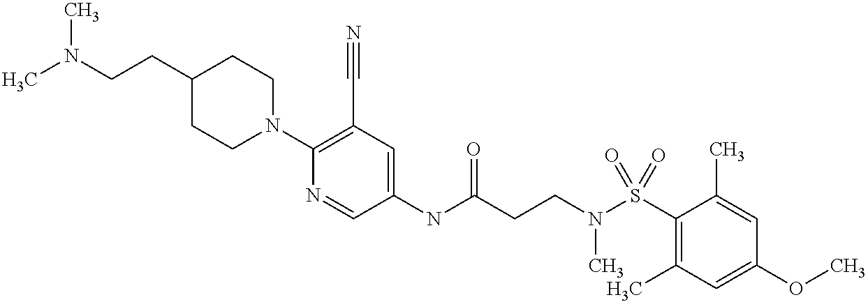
C1(NC(CCN(S(C2=C(C)C=C(OC)C=C2C)(=O)=O)C)=O)=CC(C#N)=C(N2CCC(CCN(C)C)CC2)N=C1
